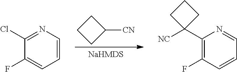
C1([CN])CCC1.C1(Cl)=NC=CC=C1F.C1(C2([NC])CCC2)=C(F)C=CC=N1
